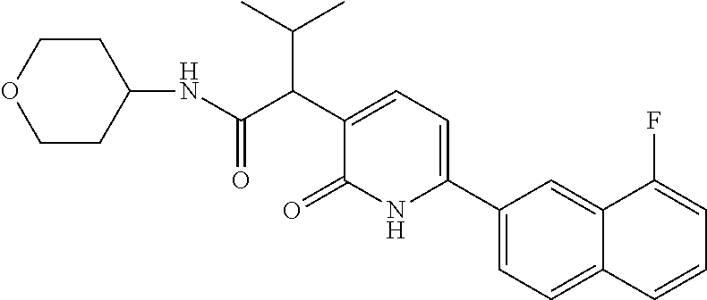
C1(C2=CC=C(C(C(C)C)C(NC3CCOCC3)=O)C(=O)N2)=CC=C2C(=C1)C(F)=CC=C2
